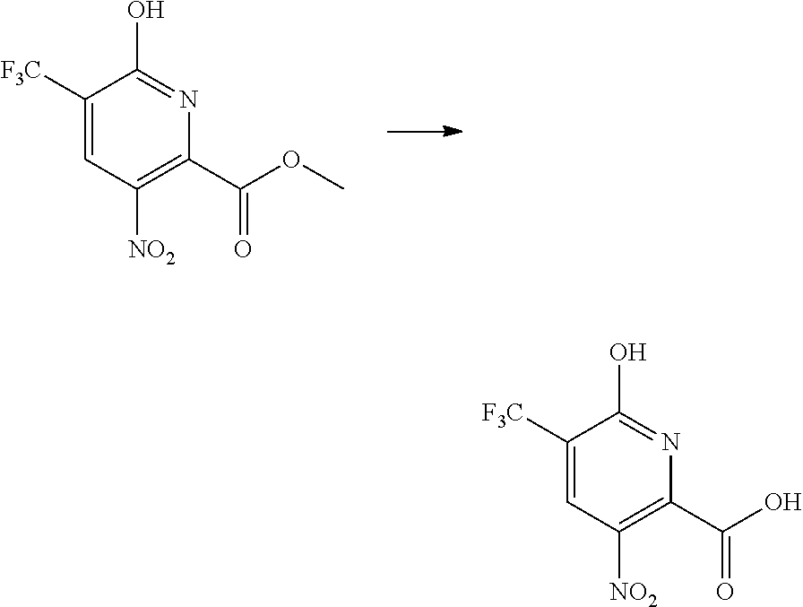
C(C1=C([NO2])C=C([F3C])C(O)=N1)(=O)O.C(C1=C([NO2])C=C([F3C])C(O)=N1)(=O)OC
